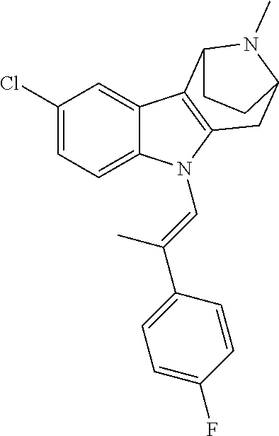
C1(Cl)=CC=C2C(=C1)C1=C(CC3N(C)C1CC3)N2C=C(C1=CC=C(F)C=C1)C
